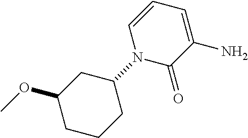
C1(=O)C(N)=CC=CN1C1CC(OC)CCC1
